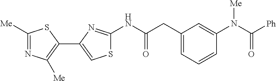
C1([Me])=NC([Me])=C(C2=CSC(NC(CC3=CC=CC(N(C([Ph])=O)[Me])=C3)=O)=N2)S1
